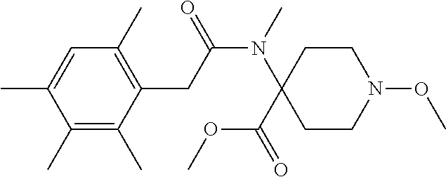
C1=C(C)C(C)=C(C)C(CC(N(C2(C(OC)=O)CCN(OC)CC2)C)=O)=C1C
